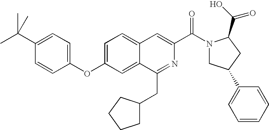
C1=C2C(=CC(OC3=CC=C(C(C)(C)C)C=C3)=C1)C(CC1CCCC1)=NC(C(N1CC(C3=CC=CC=C3)CC1C(O)=O)=O)=C2
